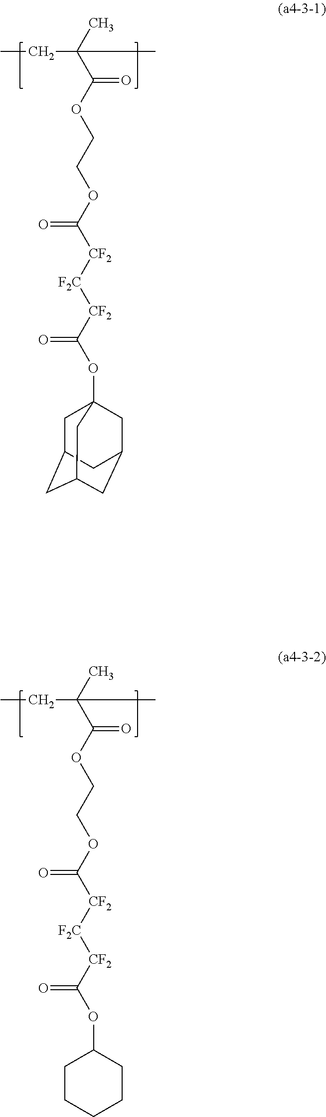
CCC(C)(C(OCCOC([CF2][F2C][CF2]C(OC12CC3CC(CC(C1)C3)C2)=O)=O)=O)C.CCC(C)(C(OCCOC([CF2][F2C][CF2]C(OC1CCCCC1)=O)=O)=O)C
